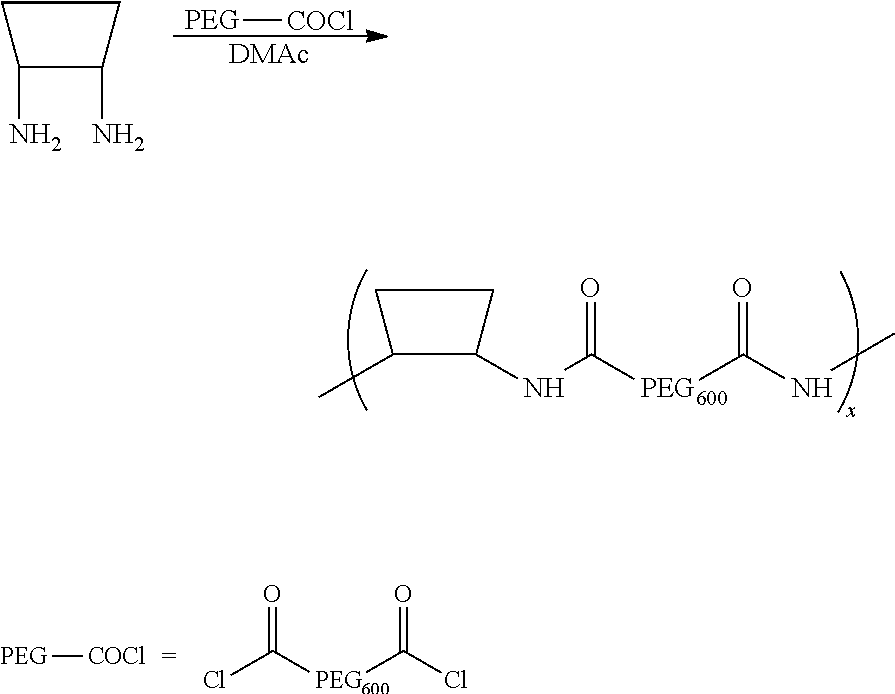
C1(C)C(NC([PEG600]C(NC)=O)=O)CC1.[PEG][COCl].ClC([PEG600]C(Cl)=O)=O.[PEG][COCl].[DMAc].C1(N)C(N)CC1
